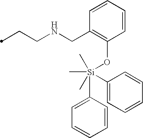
C(CNCC1=C(O[Si](C2=CC=CC=C2)(C2=CC=CC=C2)(C)(C)C)C=CC=C1)C
